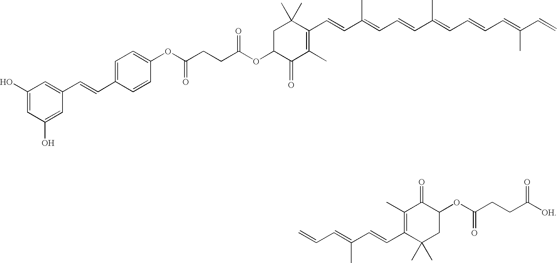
C1C(OC(CCC(OC2=CC=C(C=CC3=CC(O)=CC(O)=C3)C=C2)=O)=O)C(=O)C(C)=C(C=CC(=CC=CC(=CC=CC=C(C)C=C)C)C)C1(C)C.C=CC=C(C=CC1=C(C)C(=O)C(OC(CCC(=O)[OH])=O)CC1(C)C)C
